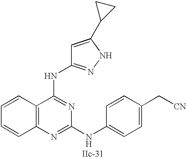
C12=C(N=C(NC3=CC=C(C[CN])C=C3)N=C1NC1=NNC(C3CC3)=C1)C=CC=C2
